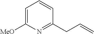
C1=C([MeO])N=C(CC=C)C=C1
